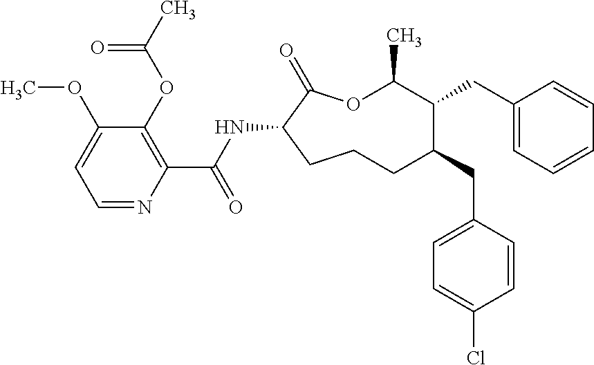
C1CC(NC(C2=C(OC(C)=O)C(OC)=CC=N2)=O)C(=O)OC(C)C(CC2=CC=CC=C2)C(CC2=CC=C(Cl)C=C2)C1
